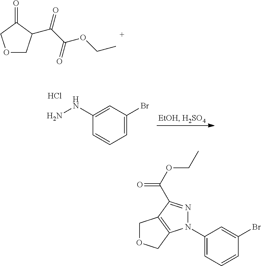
O1CC(C(C(OCC)=O)=O)C(=O)C1.C1=C(Br)C=C(NN)C=C1.Cl.C1=CC=C(N2N=C(C(OCC)=O)C3=C2COC3)C=C1Br
